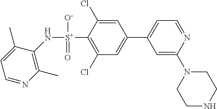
C1(N[S+](C2=C(Cl)C=C(C3=CC=NC(N4CCNCC4)=C3)C=C2Cl)([O-])=O)=C(C)N=CC=C1C
